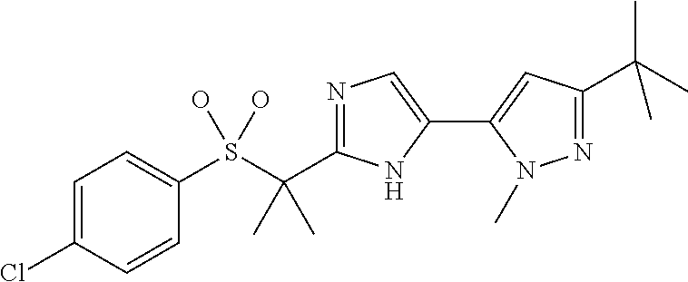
S(C(C)(C)C1=NC=C(C2=CC(C(C)(C)C)=NN2C)N1)(O)(O)C1=CC=C(Cl)C=C1
